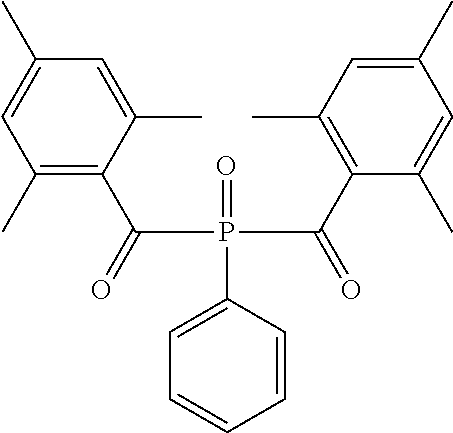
C1(C)=C(C(P(=O)(C(C2=C(C)C=C(C)C=C2C)=O)C2=CC=CC=C2)=O)C(C)=CC(C)=C1
